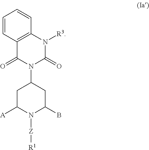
C1C([A])N([Z][R1])C(B)CC1N1C(=O)N([R3])C2=C(C1=O)C=CC=C2
